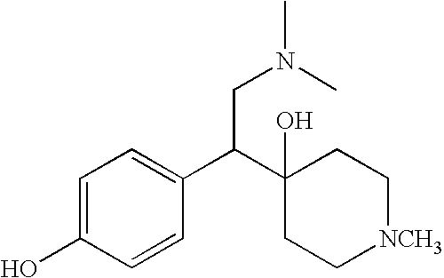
C1=C(O)C=CC(C(C2(O)CC[NCH3]CC2)CN(C)C)=C1
